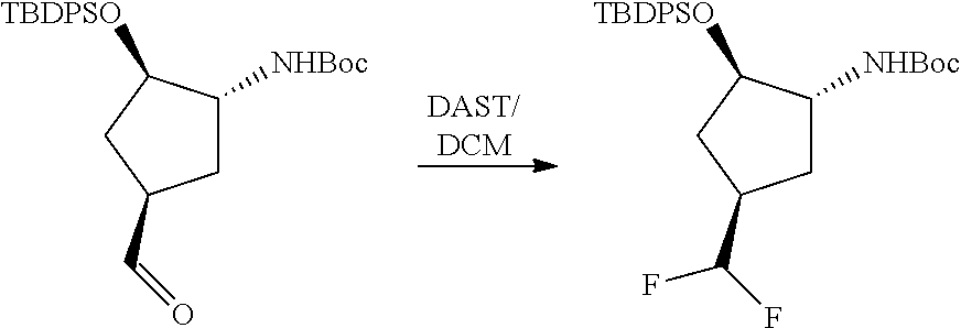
[DAST/DCM].C1C([NHBoc])C([TBDPSO])CC1C=O.C1C([NHBoc])C([TBDPSO])CC1C(F)F
